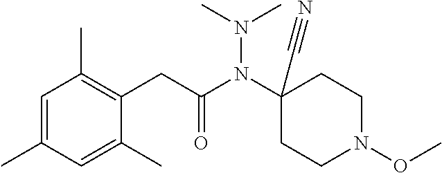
C1(N(C(CC2=C(C)C=C(C)C=C2C)=O)N(C)C)(C#N)CCN(OC)CC1
